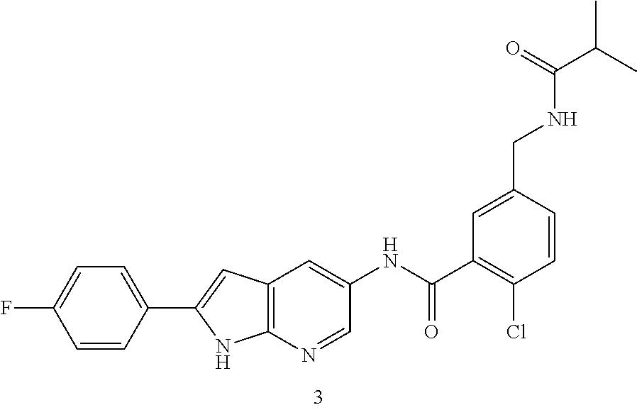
C1=C(CNC(C(C)C)=O)C=CC(Cl)=C1C(NC1=CC2=C(N=C1)NC(C1=CC=C(F)C=C1)=C2)=O
